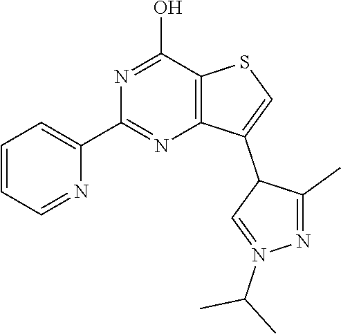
N1=C(O)C2=C(N=C1C1=CC=CC=N1)C(C1C=N(C(C)C)N=C1C)=CS2
